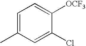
C1=C(C)C=C(Cl)C([OCF3])=C1
